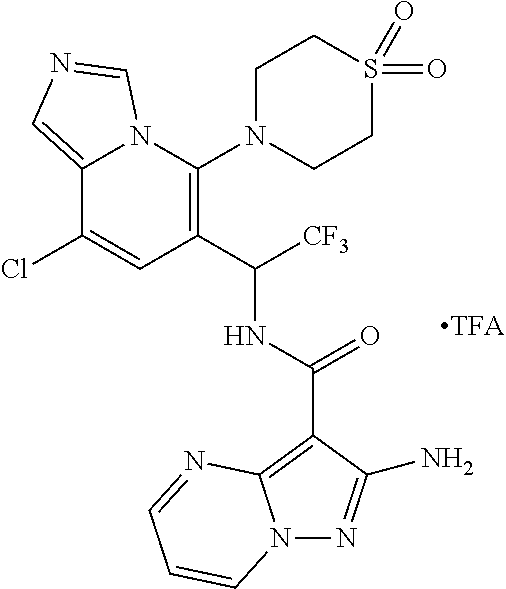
C12=CN=CN1C(N1CCS(=O)(=O)CC1)=C(C([CF3])NC(=O)C1=C3N(N=C1N)C=CC=N3)C=C2Cl
